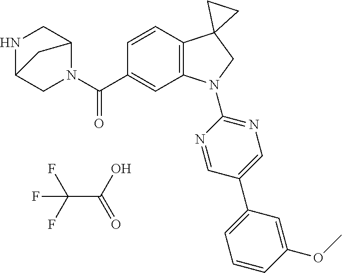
N1(C(C2=CC3=C(C=C2)C2(CN3C3=NC=C(C4=CC=CC(OC)=C4)C=N3)CC2)=O)C2CNC(C1)C2.C(C(F)(F)F)(=O)O
